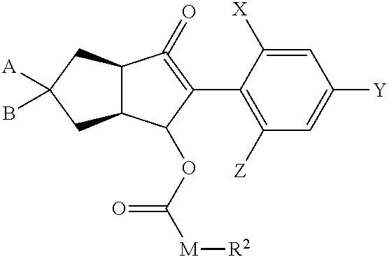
C12C(CC([A])(B)C1)C(=O)=C(C1=C([Z])C=C([Y])C=C1[X])C2OC([M][R2])=O
